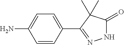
C1=CC(C2=NNC(=O)C2(C)C)=CC=C1N
